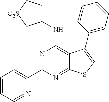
C1(C2=NC(NC3CC[O2S]C3)=C3C(=N2)SC=C3C2=CC=CC=C2)=CC=CC=N1
